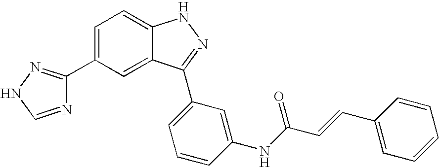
C1=C(C2=NNC=N2)C=C2C(=C1)NN=C2C1=CC=CC(NC(C=CC2=CC=CC=C2)=O)=C1
